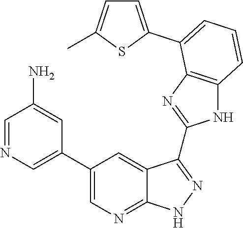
C1=NC=C(C2=CN=C3C(=C2)C(C2=NC4=C(N2)C=CC=C4C2=CC=C(C)S2)=NN3)C=C1N
